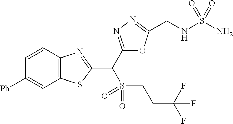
C12=C(C=CC([Ph])=C1)N=C(C(C1=NN=C(CNS(N)(=O)=O)O1)S(CCC(F)(F)F)(=O)=O)S2
